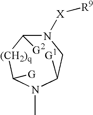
N1([X][R9])C([G2])[(CH2)q]C([G])N(C)C([G1])C1
